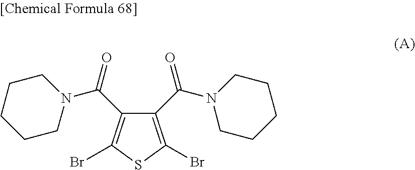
C1(C(=O)N2CCCCC2)=C(Br)SC(Br)=C1C(N1CCCCC1)=O
